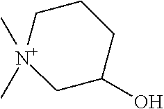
C[N+]1(C)CCCC(O)C1
